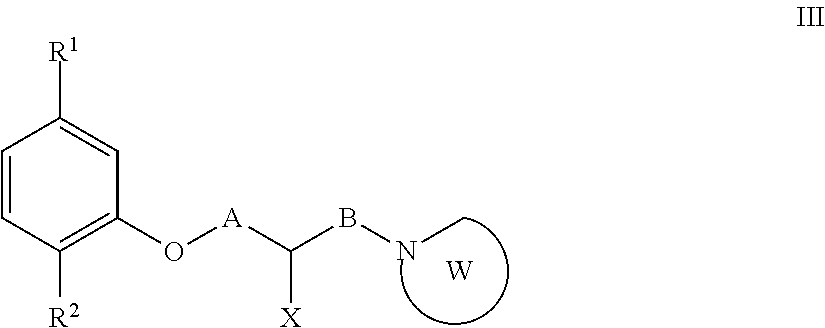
C1=CC([R2])=C(O[A]C(BNC)[X])C=C1[R1].[W]
